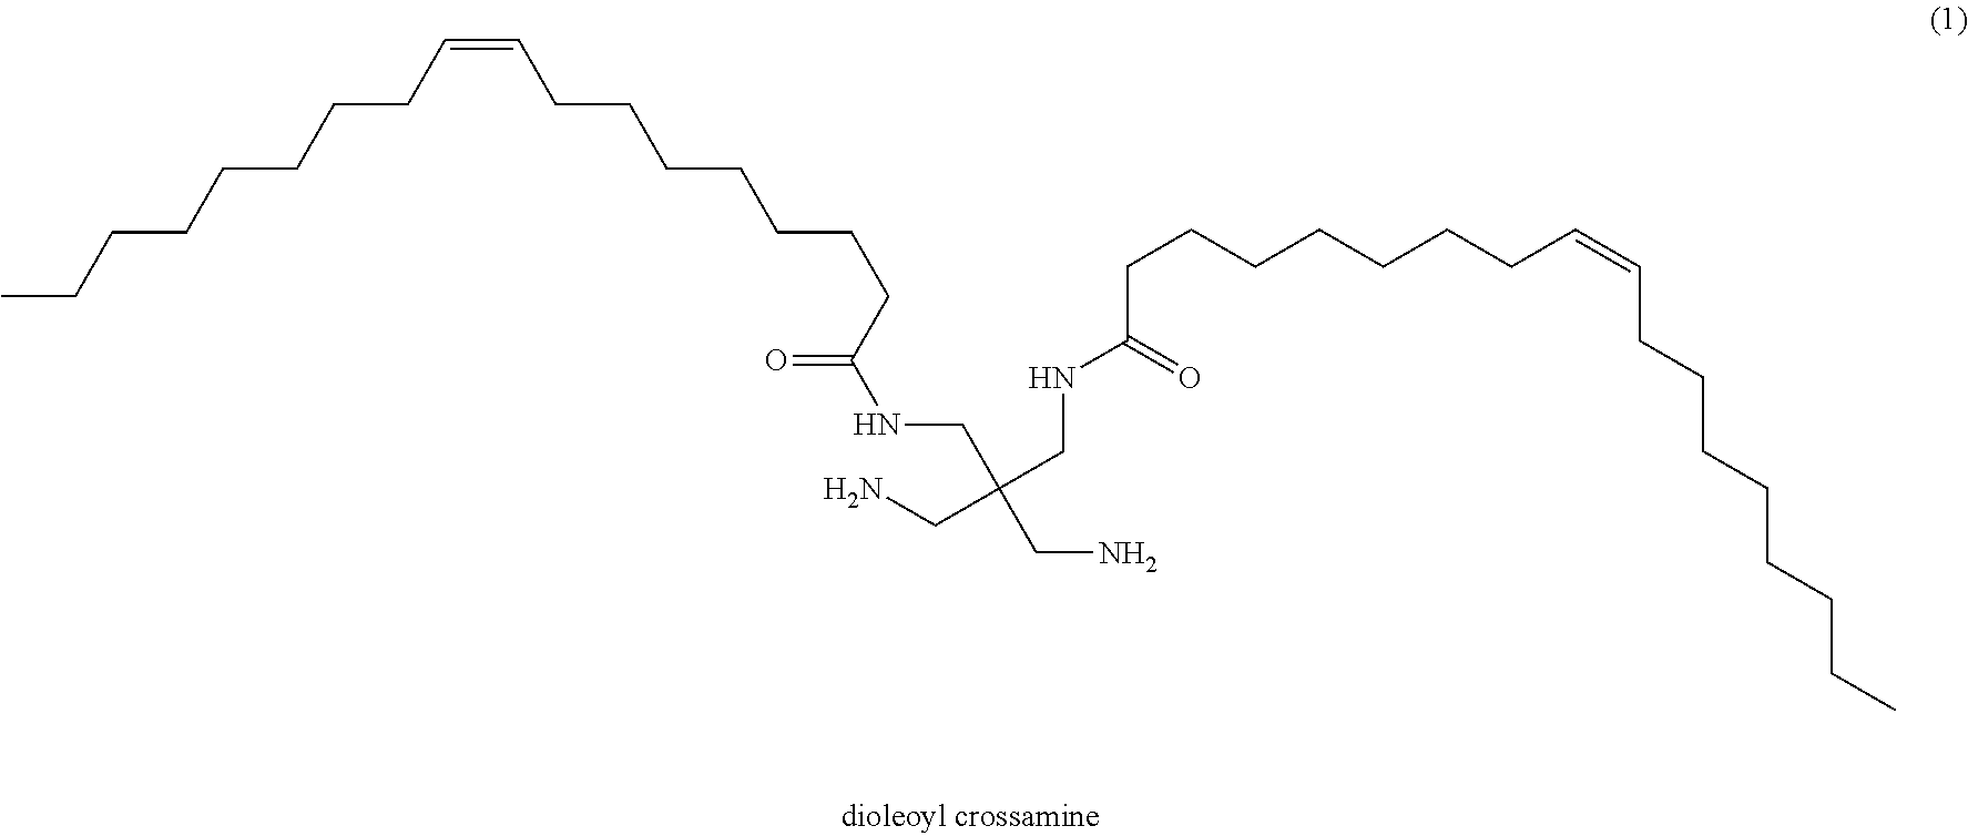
CCCCCCCCC=CCCCCCCCC(=O)NCC(CN)(CNC(CCCCCCCC=CCCCCCCCC)=O)CN
